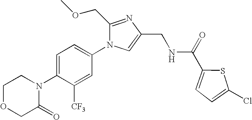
C1OCC(=O)N(C2=CC=C(N3C(COC)=NC(CNC(C4=CC=C(Cl)S4)=O)=C3)C=C2[CF3])C1
